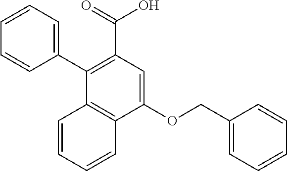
C1=CC=C(C2=C(C(=O)O)C=C(OCC3=CC=CC=C3)C3=C2C=CC=C3)C=C1
